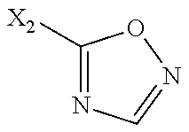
C1([X2])=NC=NO1
